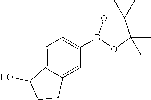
C1(B2OC(C)(C)C(C)(C)O2)=CC=C2C(=C1)CCC2O
